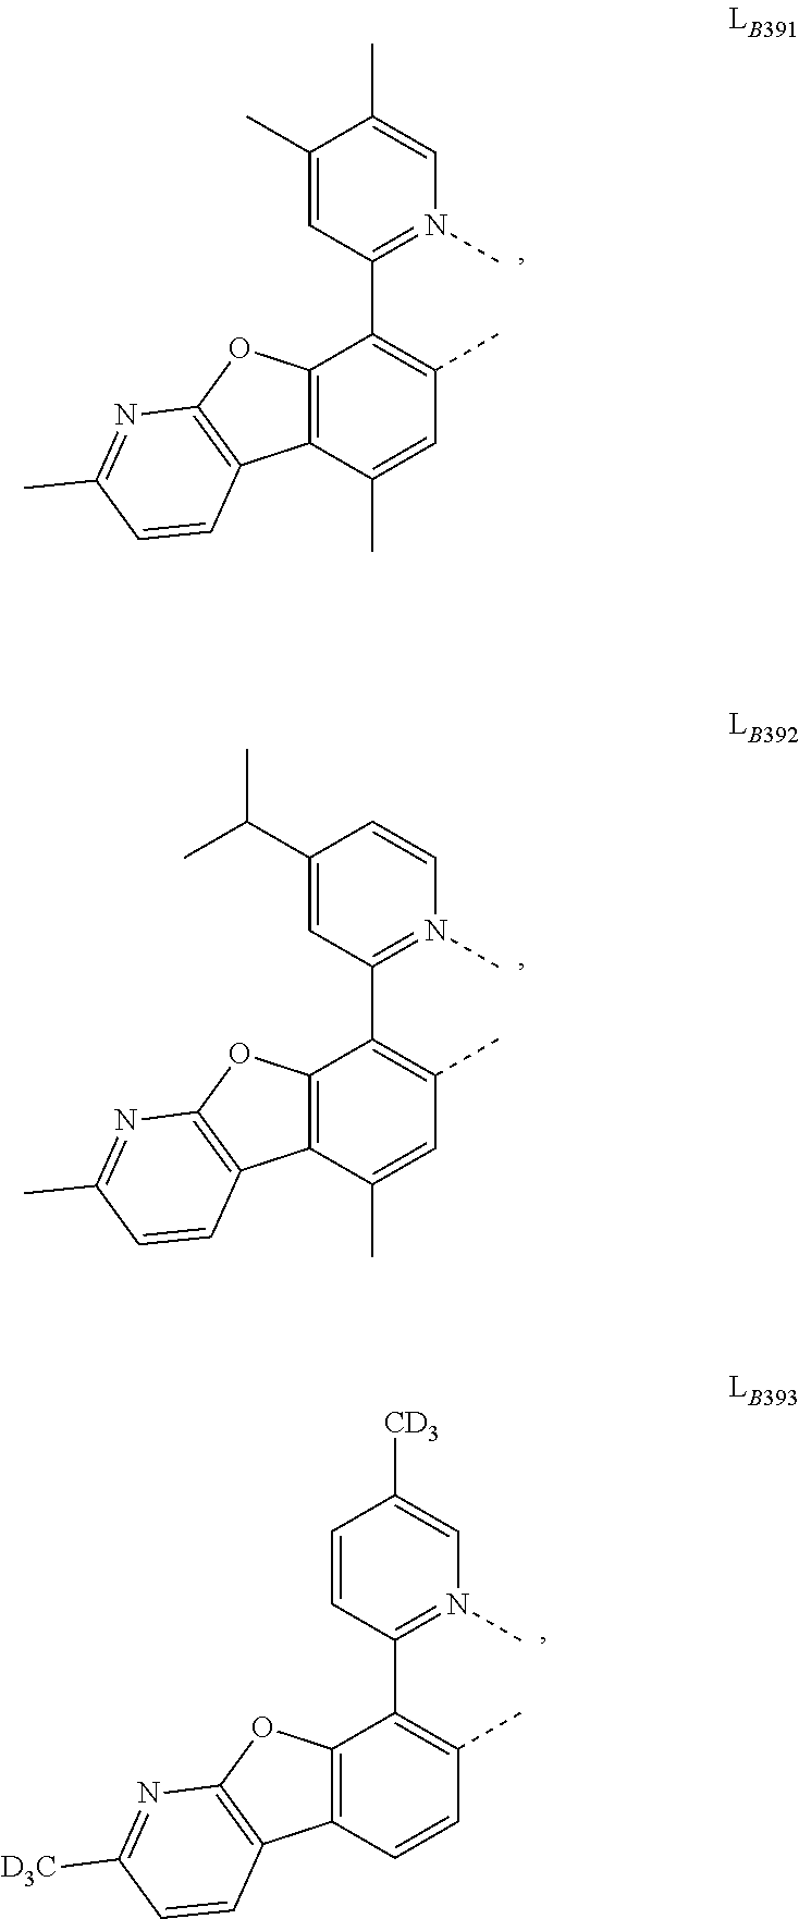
C12=C(C(C)=CC(C)=C1C1=N(C)C=C(C)C(C)=C1)C1=C(O2)N=C(C)C=C1.C12=C(C(C)=CC(C)=C1C1=N(C)C=CC(C(C)C)=C1)C1=C(O2)N=C(C)C=C1.C12=C(C=CC(C)=C1C1=N(C)C=C([CD3])C=C1)C1=C(O2)N=C([D3C])C=C1
